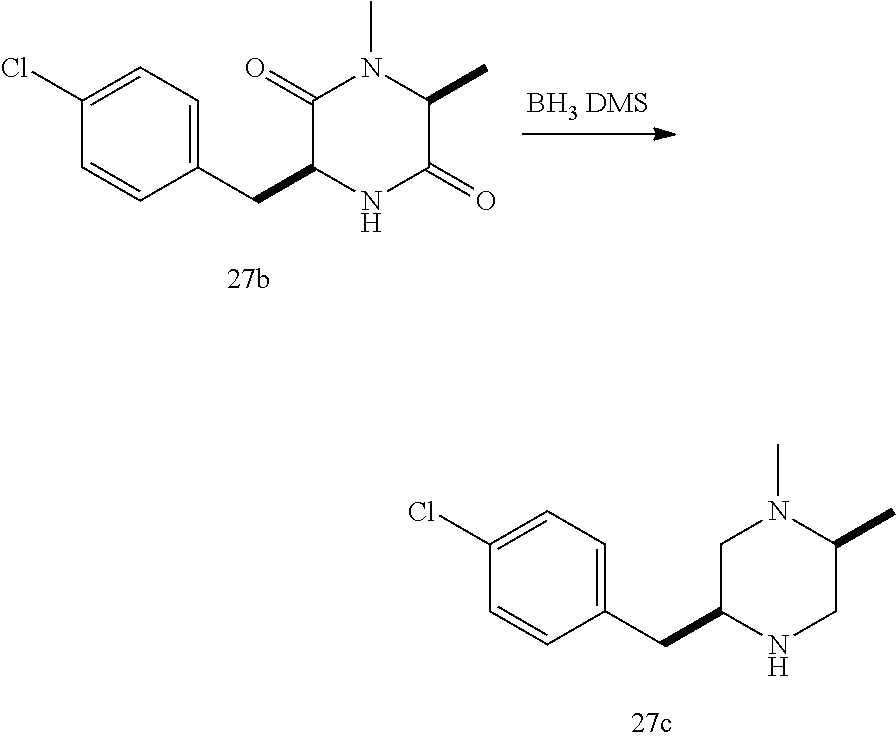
C(C1=CC=C(Cl)C=C1)C1NC(=O)C(C)N(C)C1=O.C(C1=CC=C(Cl)C=C1)C1NCC(C)N(C)C1
